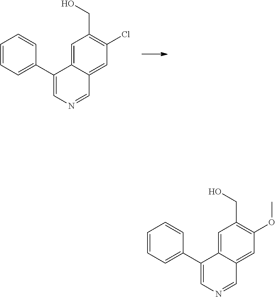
C1(C2=CC=CC=C2)=CN=CC2=CC(Cl)=C(CO)C=C12.C1(C2=CC=CC=C2)=CN=CC2=CC(OC)=C(CO)C=C12
